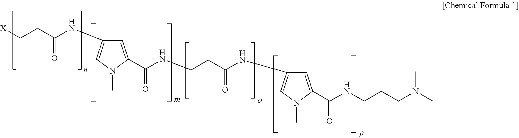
[X]CCC(NC1=CN(C)C(C(NCCC(NC2=CN(C)C(C(NCCCN(C)C)=O)=C2)=O)=O)=C1)=O
